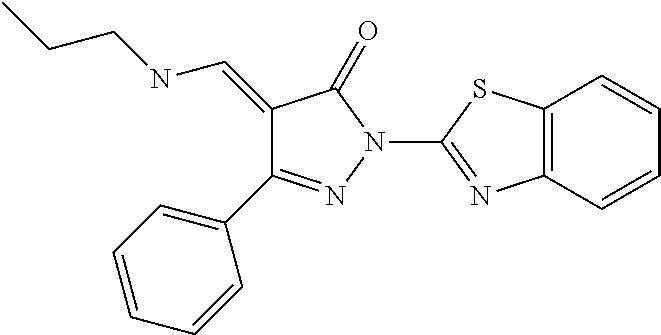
C12=C(C=CC=C1)SC(N1N=C(C3=CC=CC=C3)C(=CNCCC)C1=O)=N2
